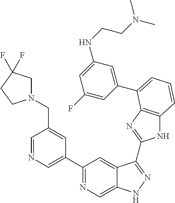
C1=NC=C(C2=NC=C3C(=C2)C(C2=NC4=C(N2)C=CC=C4C2=CC(NCCN(C)C)=CC(F)=C2)=NN3)C=C1CN1CC(F)(F)CC1
